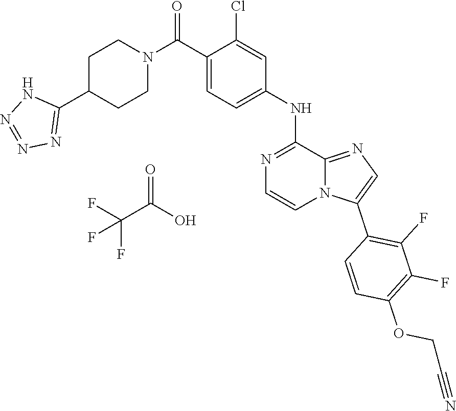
O=C(C(F)(F)F)O.C1=C(C(N2CCC(C3=NN=NN3)CC2)=O)C(Cl)=CC(NC2=NC=CN3C2=NC=C3C2=C(F)C(F)=C(OCC#N)C=C2)=C1
